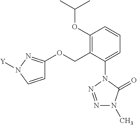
C1=C(N2N=NN(C)C2=O)C(COC2=NN([Y])C=C2)=C(OC(C)C)C=C1
